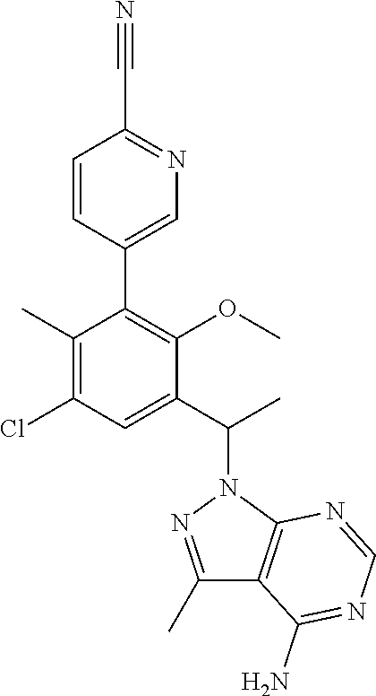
C1(C2=C(OC)C(C(C)N3N=C(C)C4=C3N=CN=C4N)=CC(Cl)=C2C)=CN=C(C#N)C=C1
